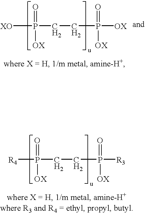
[R4]P(=O)([OX])CCP(=O)([OX])[R3].[XO]P(=O)([OX])CCP(=O)([OX])[OX]
